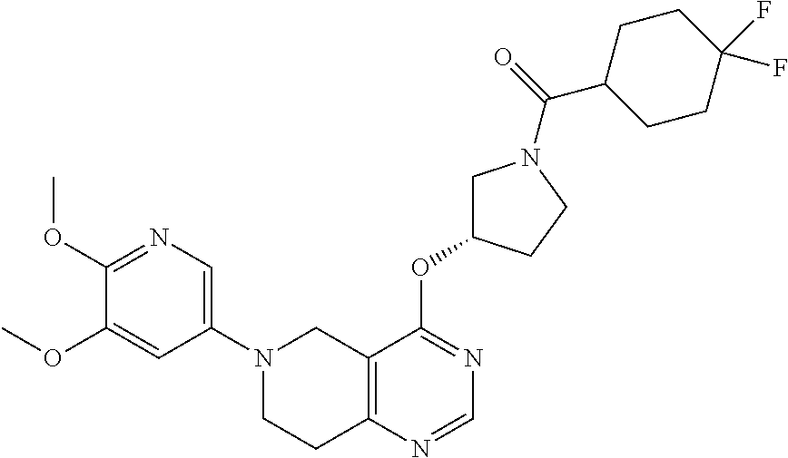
C1(N2CCC3=C(C2)C(OC2CN(C(=O)C4CCC(F)(F)CC4)CC2)=NC=N3)=CN=C(OC)C(OC)=C1
